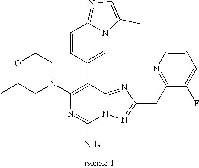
N1(C2=C(C3=CN4C(=NC=C4C)C=C3)C3=NC(CC4=NC=CC=C4F)=NN3C(N)=N2)CCOC(C)C1
